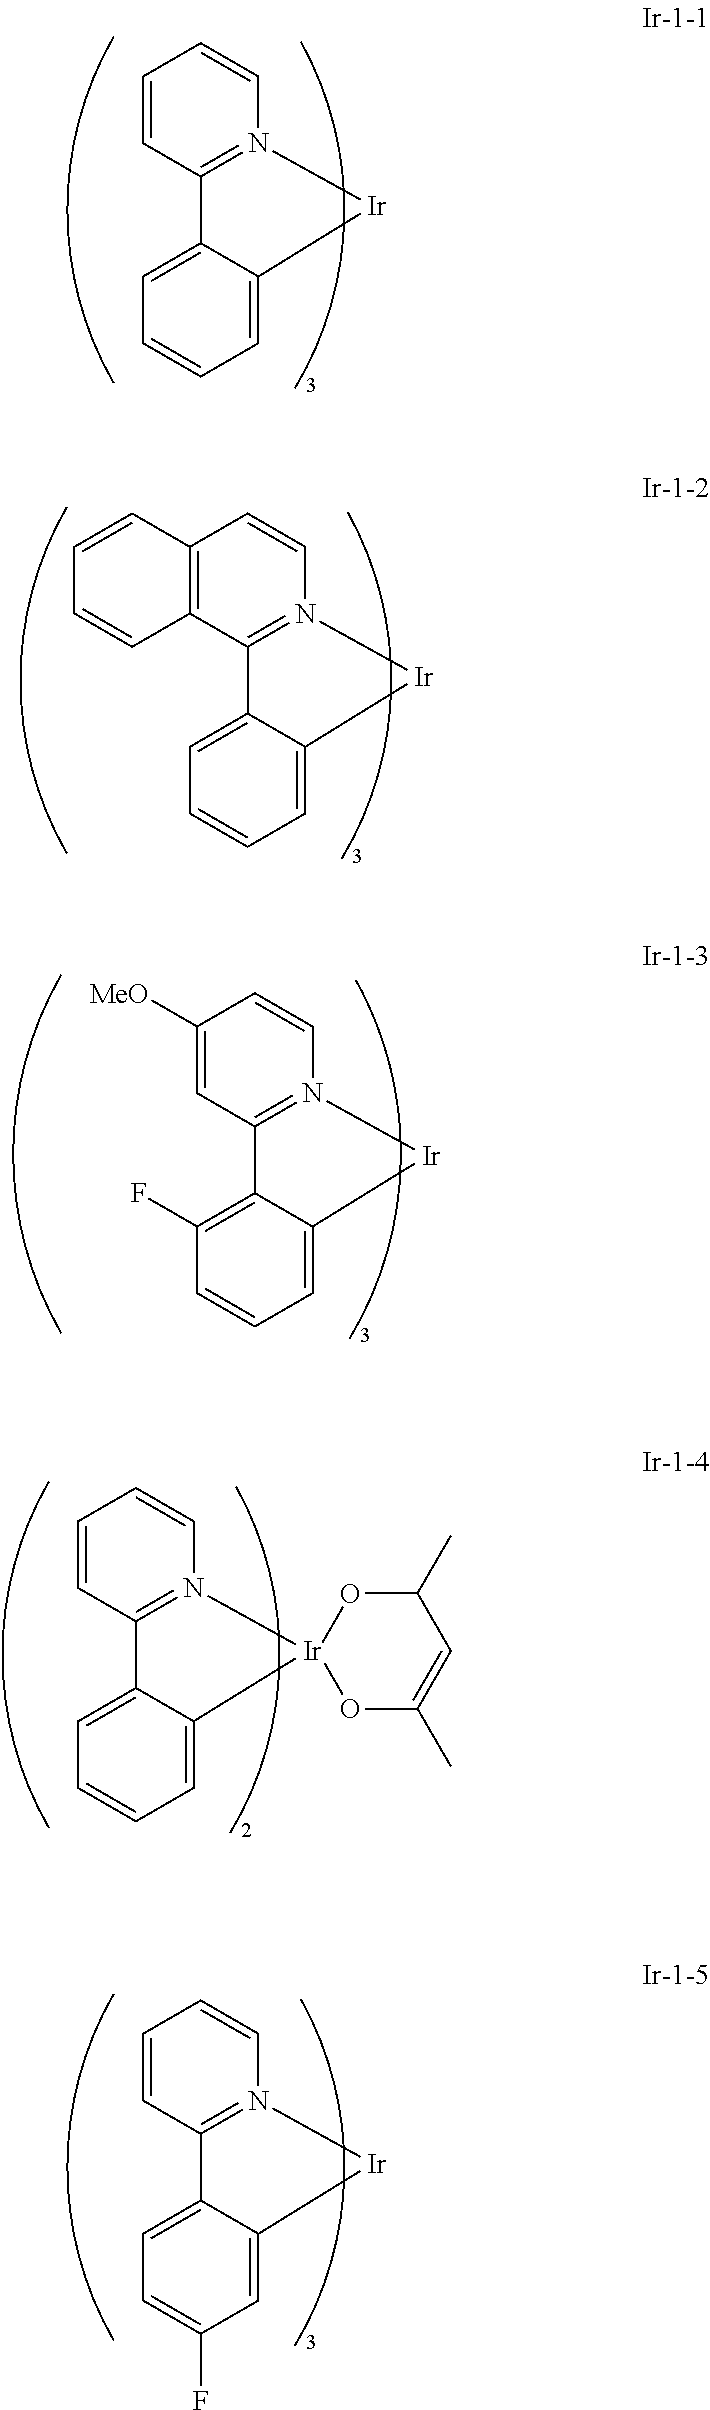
C1=CC2=N(C=C1)[Ir]C1=CC=CC=C21.C12=C(C3=N(C=C1)[Ir]C1=CC=CC=C31)C=CC=C2.C1=CC2=N(C=C1)[Ir]1(C3=CC=CC=C23)OC(C)=CC(C)O1.C1([MeO])=CC2=N(C=C1)[Ir]C1=CC=CC(F)=C21.C1=CC2=N(C=C1)[Ir]C1=CC(F)=CC=C21
